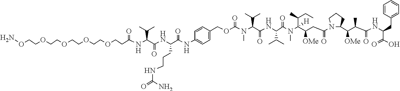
O(CCOCCC(NC(C(NC(CCCNC(=O)N)C(NC1=CC=C(COC(N(C(C(NC(C(N(C(C([OMe])CC(=O)N2C(C([OMe])C(C)C(=O)NC(CC3=CC=CC=C3)C(O)=O)CCC2)(C(C)CC)[H])C)=O)C(C)C)=O)C(C)C)C)=O)C=C1)=O)=O)C(C)C)=O)CCOCCOCCON
